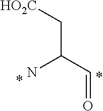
C(=O)C(C[HO2C])N
